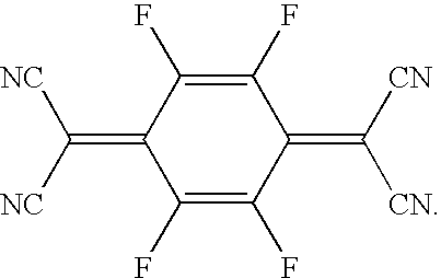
C1(F)=C(F)C(=C([CN])[CN])C(F)=C(F)C1=C([NC])[NC]
